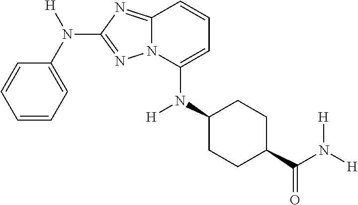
C1=CC=C(N([H])C2=NN3C(=N2)C=CC=C3N(C2CCC(C(N([H])[H])=O)CC2)[H])C=C1
